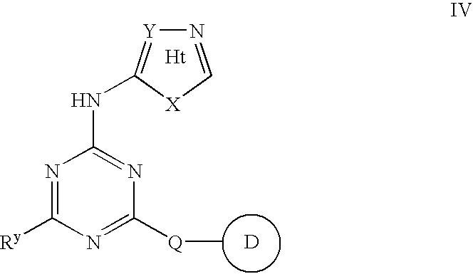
N1=C([Ry])N=C([Q]C)N=C1NC1=[Y]N=C[X]1.[Ht].[D]
